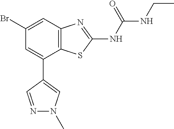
C1(Br)=CC2=C(C(C3=CN(C)N=C3)=C1)SC(NC(=O)NCC)=N2
